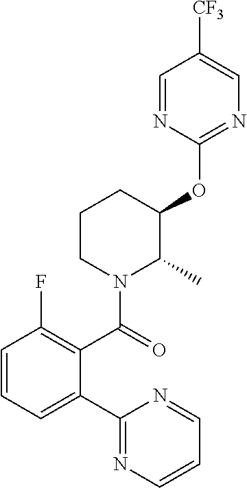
C1(OC2CCCN(C(C3=C(F)C=CC=C3C3=NC=CC=N3)=O)C2C)=NC=C([CF3])C=N1
